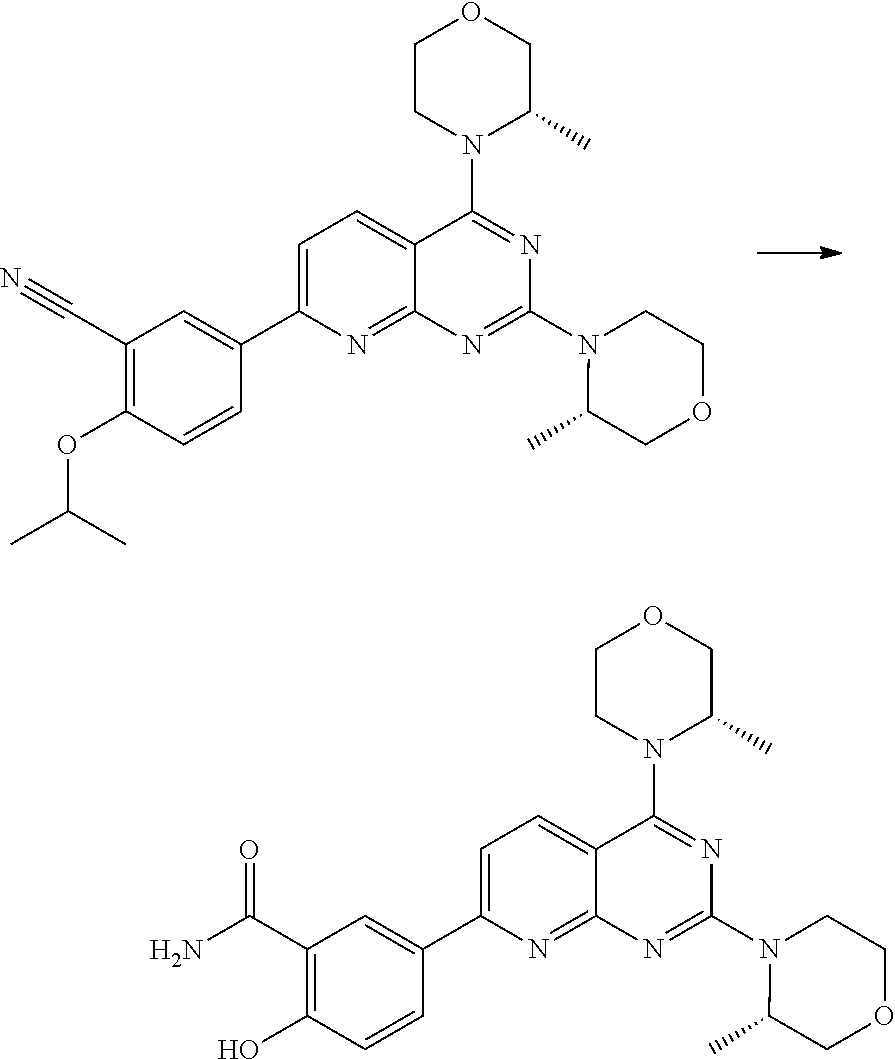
C1CN(C2=NC(N3C(C)COCC3)=NC3=NC(C4=CC(C#N)=C(OC(C)C)C=C4)=CC=C23)C(C)CO1.C1CN(C2=NC(N3C(C)COCC3)=NC3=NC(C4=CC(C(N)=O)=C(O)C=C4)=CC=C23)C(C)CO1
